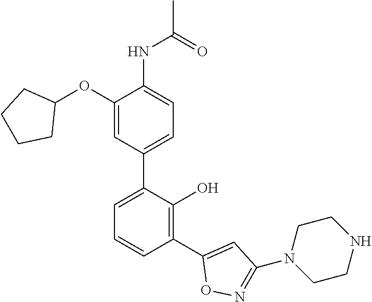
C1(NC(C)=O)=CC=C(C2=CC=CC(C3=CC(N4CCNCC4)=NO3)=C2O)C=C1OC1CCCC1
